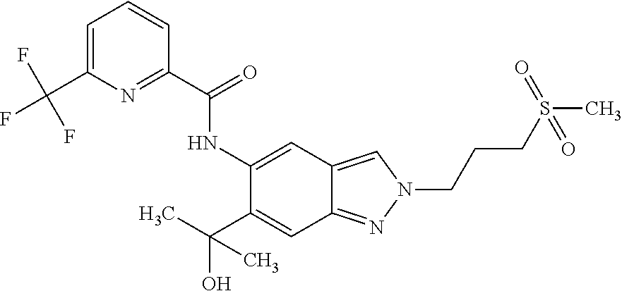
C1(NC(C2=NC(C(F)(F)F)=CC=C2)=O)=CC2=CN(CCCS(C)(=O)=O)N=C2C=C1C(O)(C)C
